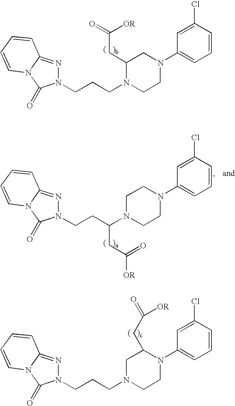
N1(CCCN2CCN(C3=CC=CC(Cl)=C3)C(CC(=O)[OR])C2)N=C2N(C1=O)C=CC=C2.N1(CCCN2CCN(C3=CC=CC(Cl)=C3)CC2CC(=O)[OR])N=C2N(C1=O)C=CC=C2.N1(CCC(N2CCN(C3=CC=CC(Cl)=C3)CC2)CC([OR])=O)N=C2N(C1=O)C=CC=C2
